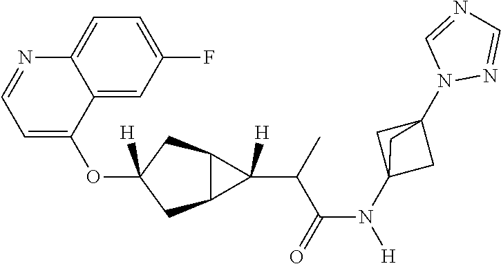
C1=C(OC2([H])CC3C(C2)C3(C(C(N(C23CC(N4N=CN=C4)(C2)C3)[H])=O)C)[H])C2=CC(F)=CC=C2N=C1
